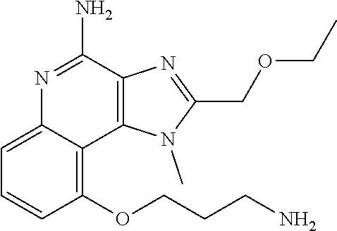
C1(OCCCN)=C2C(=CC=C1)N=C(N)C1=C2N(C)C(COCC)=N1
